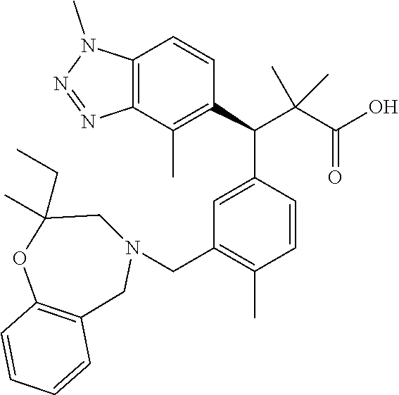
C12=C(C(C)=C(C(C3=CC(CN4CC(C)(CC)OC5=C(C4)C=CC=C5)=C(C)C=C3)C(C(O)=O)(C)C)C=C1)N=NN2C
